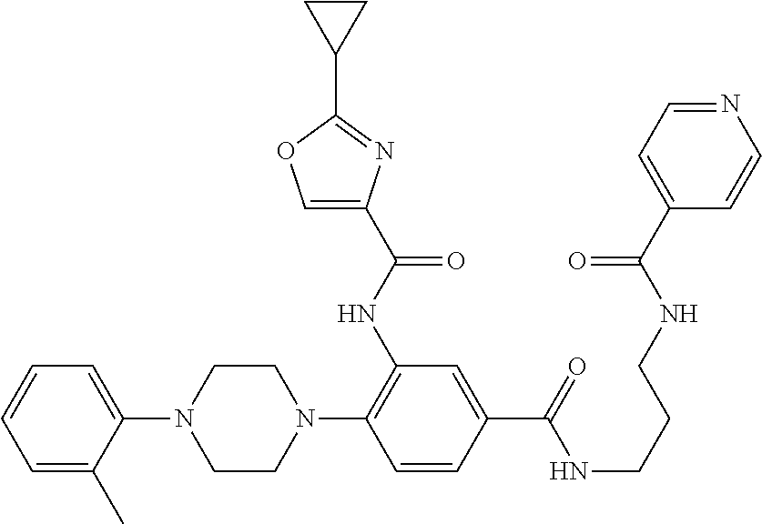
C1(N2CCN(C3=C(NC(C4=COC(C5CC5)=N4)=O)C=C(C(NCCCNC(C4=CC=NC=C4)=O)=O)C=C3)CC2)=CC=CC=C1C
